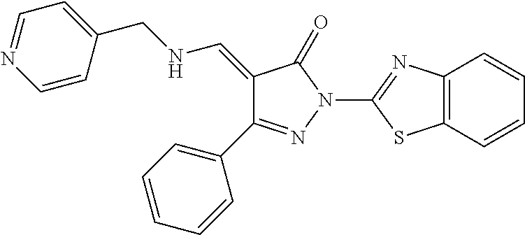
C12=C(C=CC=C1)SC(N1N=C(C3=CC=CC=C3)C(=CNCC3=CC=NC=C3)C1=O)=N2
